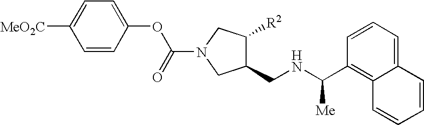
C1=CC(OC(N2CC(CNC(C3=C4C(=CC=C3)C=CC=C4)[Me])C([R2])C2)=O)=CC=C1[MeO2C]
